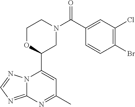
N12C(=NC=N1)N=C(C)C=C2C1CN(C(=O)C2=CC(Cl)=C(Br)C=C2)CCO1
